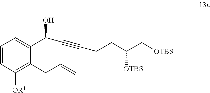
C(CCC(C[OTBS])[OTBS])#CC(C1=CC=CC([OR1])=C1CC=C)O
